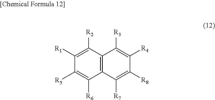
[R5]C1=C([R6])C2=C(C([R2])=C1[R1])C([R3])=C([R4])C([R8])=C2[R7]
